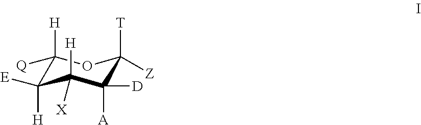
C1([H])([Q])C([E])([H])C([X])([H])C([D])([A])C([T])([Z])O1
